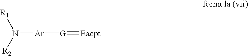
N([R2])([R1])[Ar][G]=[Eacpt]
